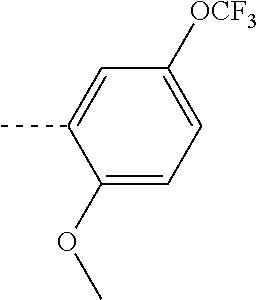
C1(OC)=CC=C([OCF3])C=C1C
